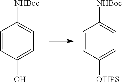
C1=CC(O)=CC=C1[NHBoc].C1=CC([OTIPS])=CC=C1[NHBoc]
